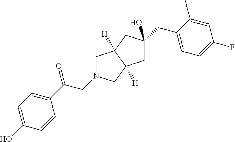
C1N(CC(C2=CC=C(O)C=C2)=O)CC2([H])C1([H])CC(CC1=CC=C(F)C=C1C)(O)C2
